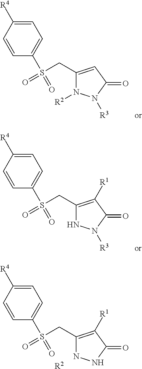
C1=C(S(CC2=C([R1])C(=O)NN2)(=O)=O)C=CC([R4])=C1.[R2].C1=C(S(CC2=CC(=O)N([R3])N2[R2])(=O)=O)C=CC([R4])=C1.C1=C(S(CC2=C([R1])C(=O)N([R3])N2)(=O)=O)C=CC([R4])=C1
